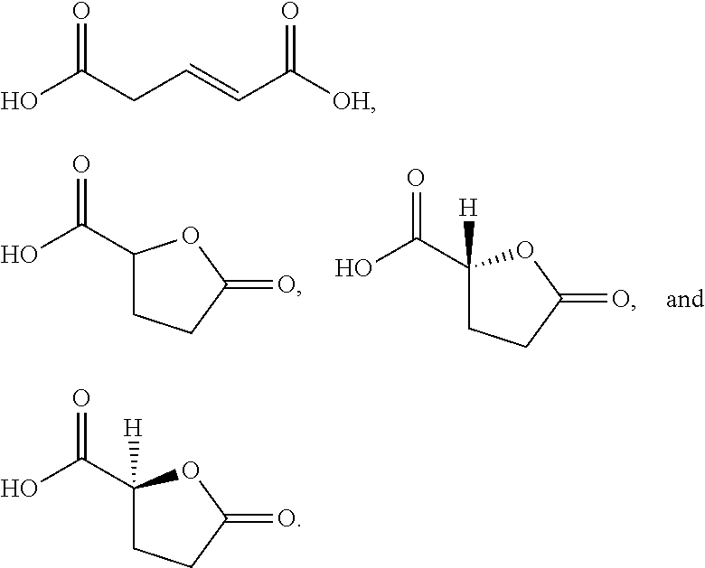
C1(C(O)=O)CCC(=O)O1.C1(C(O)=O)([H])CCC(=O)O1.OC(CC=CC([OH])=O)=O.C1(C(O)=O)([H])CCC(=O)O1
